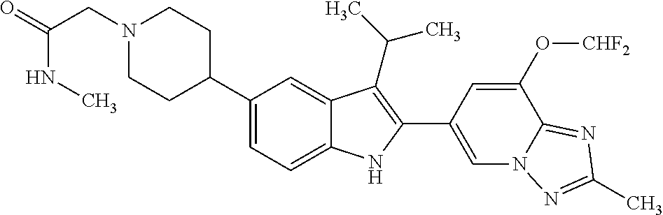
C1(C2CCN(CC(NC)=O)CC2)=CC=C2C(=C1)C(C(C)C)=C(C1=CN3C(=NC(C)=N3)C(O[CHF2])=C1)N2
